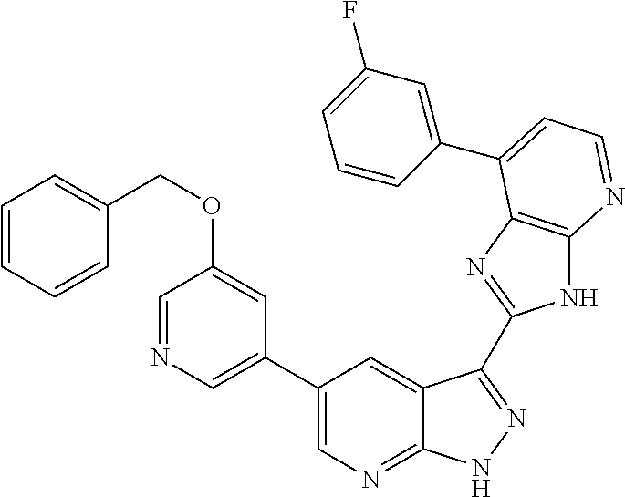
C1(C2=CN=C3C(=C2)C(C2=NC4=C(N2)N=CC=C4C2=CC(F)=CC=C2)=NN3)=CN=CC(OCC2=CC=CC=C2)=C1
